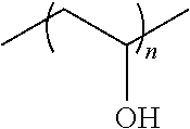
C(C(C)O)C
